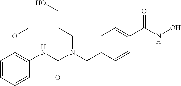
C1=CC=CC(NC(N(CC2=CC=C(C(NO)=O)C=C2)CCCO)=O)=C1OC
